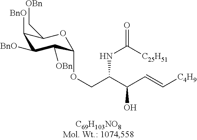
C1([BnO])C([BnO])C([OBn])C(OCC(C(C=C[C4H9])O)NC(=O)[C25H51])OC1C[OBn]
